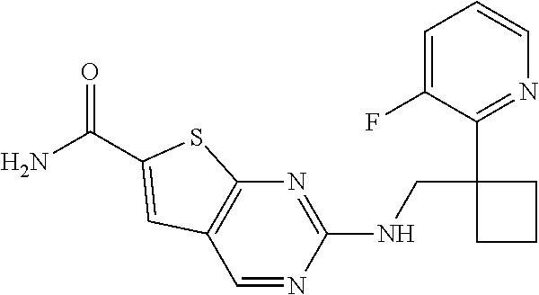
C1=C(F)C(C2(CNC3=NC4=C(C=N3)C=C(C(N)=O)S4)CCC2)=NC=C1
